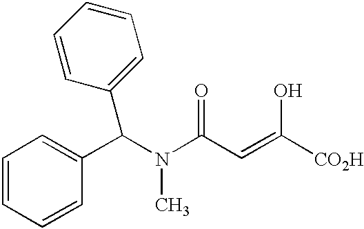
C1(C(N(C(C=C([CO2H])O)=O)C)C2=CC=CC=C2)=CC=CC=C1
